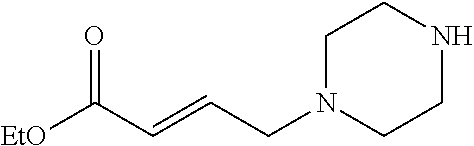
O=C(C=CCN1CCNCC1)[EtO]
